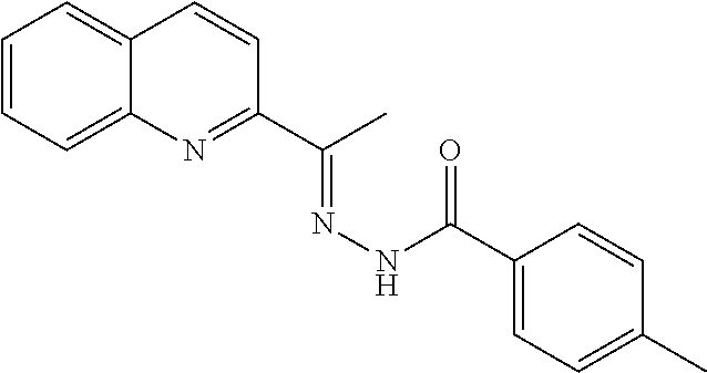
C12=CC=CC=C1N=C(C(C)=NNC(=O)C1=CC=C(C)C=C1)C=C2
